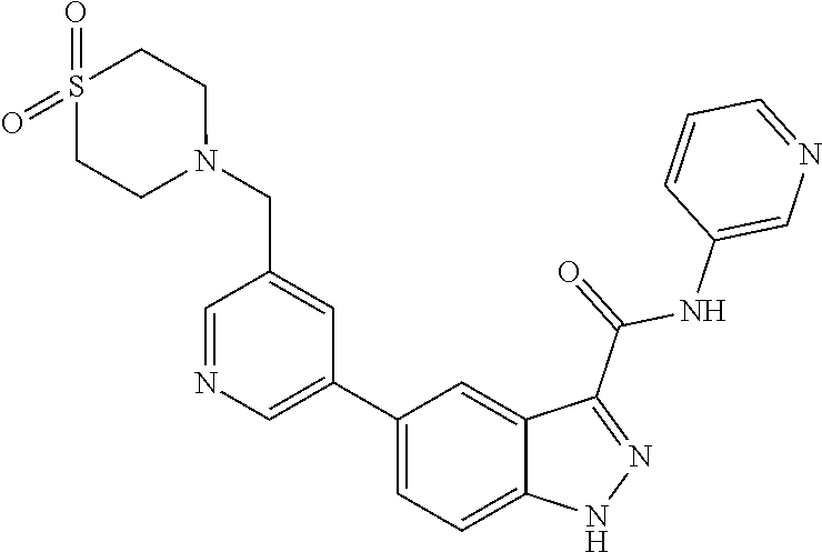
C1(C2=CN=CC(CN3CCS(=O)(=O)CC3)=C2)=CC=C2C(=C1)C(C(=O)NC1=CN=CC=C1)=NN2
